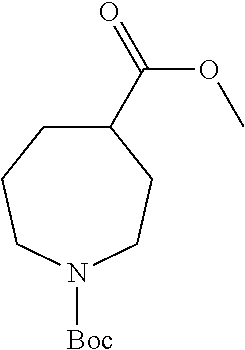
C1(C(=O)OC)CCCN([Boc])CC1
